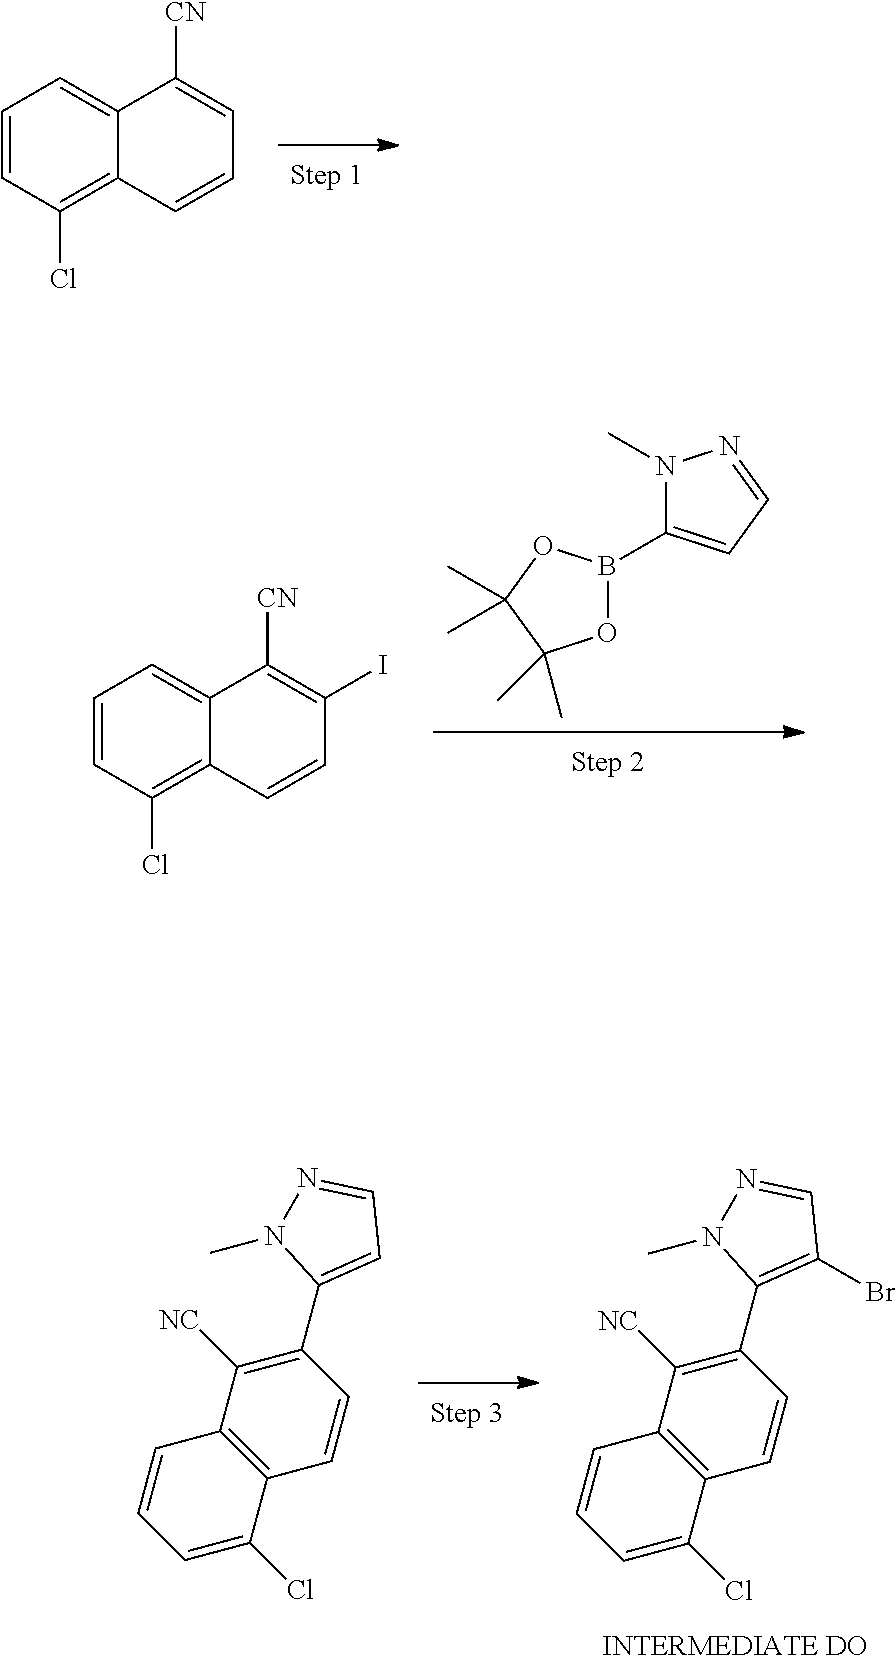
C12=C(Cl)C=CC=C1C([CN])=CC=C2.N1(C)N=CC=C1B1OC(C)(C)C(C)(C)O1.C12=C(Cl)C=CC=C1C([CN])=C(I)C=C2.C1(Br)=C(C2=C([NC])C3=C(C=C2)C(Cl)=CC=C3)N(C)N=C1.C1=C(C2=C([NC])C3=C(C=C2)C(Cl)=CC=C3)N(C)N=C1
